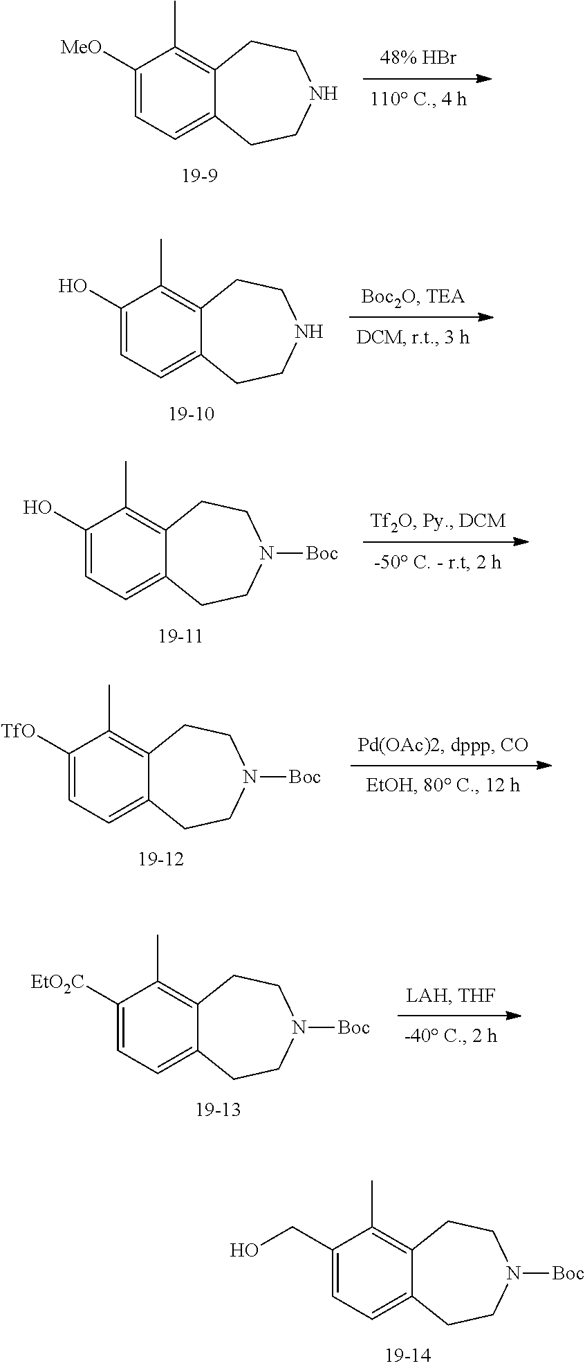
C1([MeO])=CC=C2C(=C1C)CCNCC2.C1(O)=CC=C2C(=C1C)CCNCC2.C1([EtO2C])=CC=C2C(=C1C)CCN([Boc])CC2.C1(CO)=CC=C2C(=C1C)CCN([Boc])CC2.C1(O)=CC=C2C(=C1C)CCN([Boc])CC2.C1([TfO])=CC=C2C(=C1C)CCN([Boc])CC2
